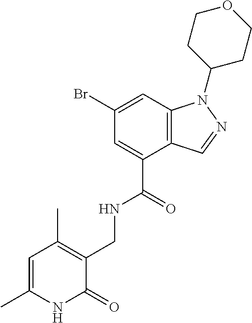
BrC1=CC2=C(C(C(=O)NCC3=C(C)C=C(C)NC3=O)=C1)C=NN2C1CCOCC1
